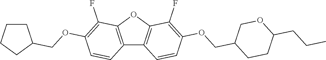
C12=C(OC3=C1C=CC(OCC1CCC(CCC)OC1)=C3F)C(F)=C(OCC1CCCC1)C=C2
